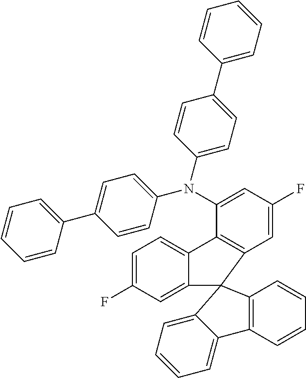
C1=C(F)C=C2C(=C1)C1=C(C=C(F)C=C1N(C1=CC=C(C3=CC=CC=C3)C=C1)C1=CC=C(C3=CC=CC=C3)C=C1)C21C2=C(C=CC=C2)C2=CC=CC=C21
